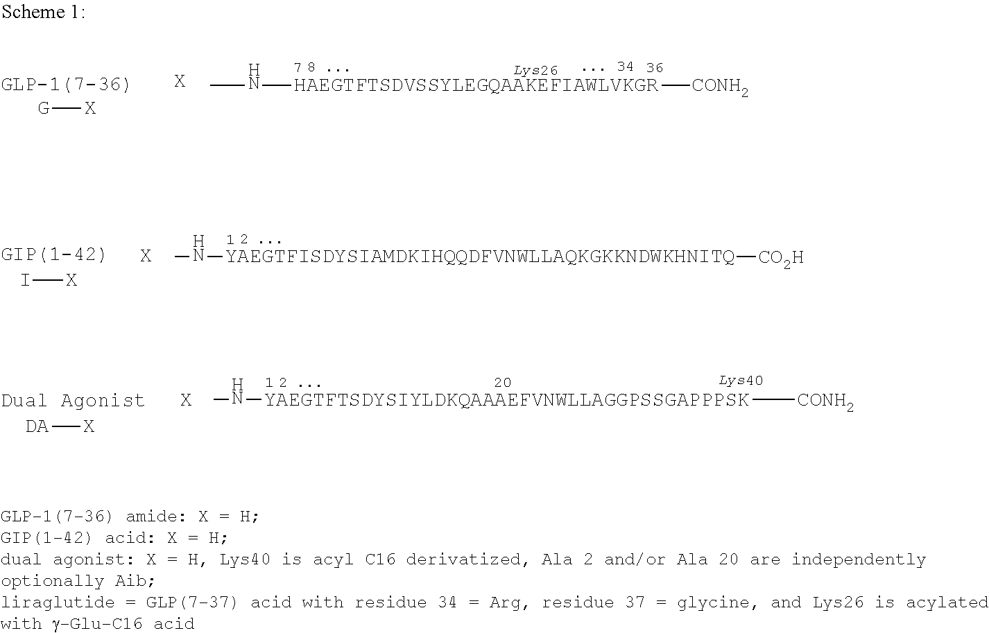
CN[YAEGTFISDYSIAMDKIHQQDFVNWLLAQKGKKNDWKHNITQ][CO2H].[X].I[X].CN[YAEGTFTSDYSIYLDKQAAAEFVNWLLAGGPSSGAPPPSK][CONH2].[X].[DA][X].CN[HAEGTFTSDVSSYLEGQAAKEFIAWLVKGR][CONH2].[X].[G][X]
